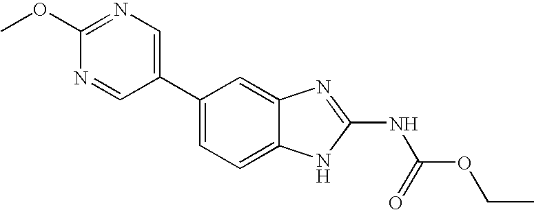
N1=C(OC)N=CC(C2=CC=C3C(=C2)N=C(NC(OCC)=O)N3)=C1
